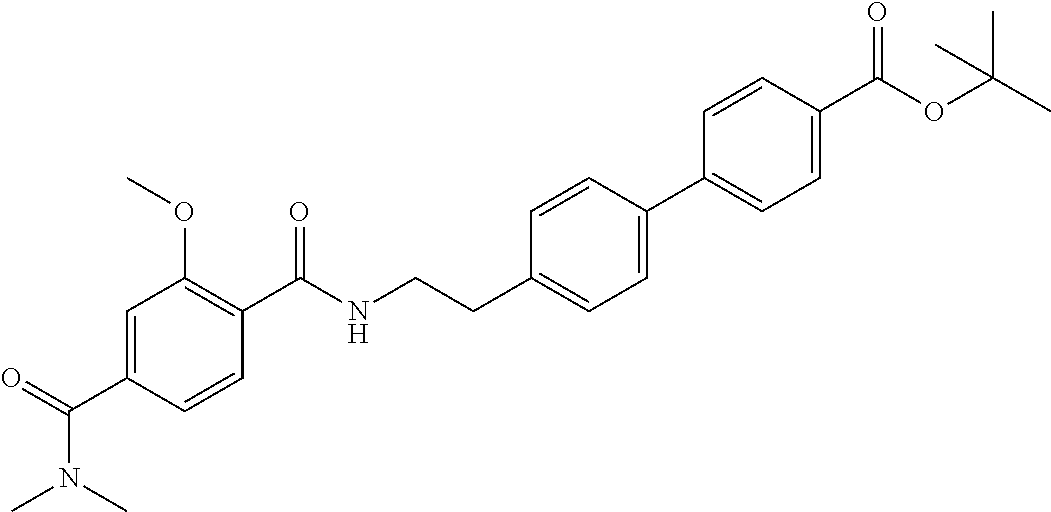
C1=C(C(=O)N(C)C)C=CC(C(NCCC2=CC=C(C3=CC=C(C(OC(C)(C)C)=O)C=C3)C=C2)=O)=C1OC
